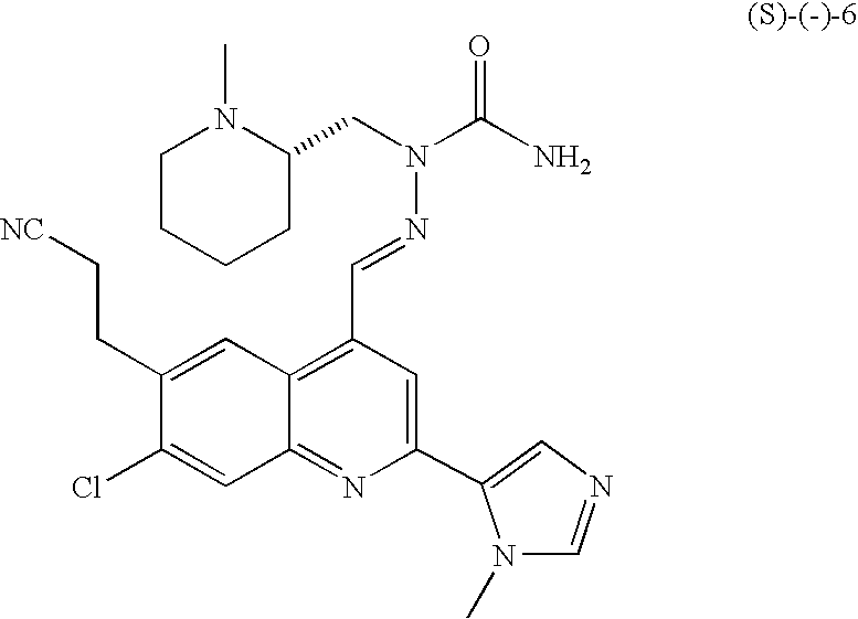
C1(Cl)=CC2=NC(C3=CN=CN3C)=CC(C=NN(C(=O)N)CC3N(C)CCCC3)=C2C=C1CC[NC]
